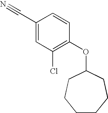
C1(C#N)=CC(Cl)=C(OC2CCCCCC2)C=C1
